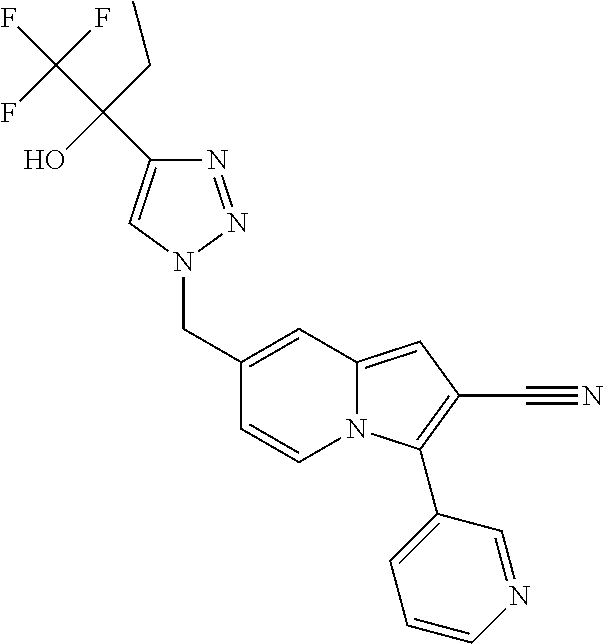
C1(CN2N=NC(C(O)(C(F)(F)F)CC)=C2)=CC2=CC(C#N)=C(C3=CC=CN=C3)N2C=C1
